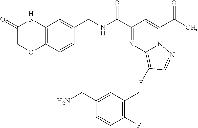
C(C1=NC2=C(F)C=NN2C(C([OH])=O)=C1)(=O)NCC1=CC2=C(C=C1)OCC(=O)N2.NCC1=CC(C)=C(F)C=C1
